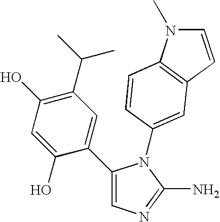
C1(C2=CC(C(C)C)=C(O)C=C2O)=CN=C(N)N1C1=CC2=C(N(C)C=C2)C=C1
